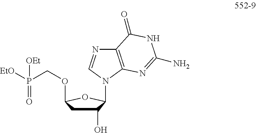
C1(O)CC(OCP([EtO])(=O)[OEt])OC1N1C2=C(N=C1)C(=O)NC(N)=N2
